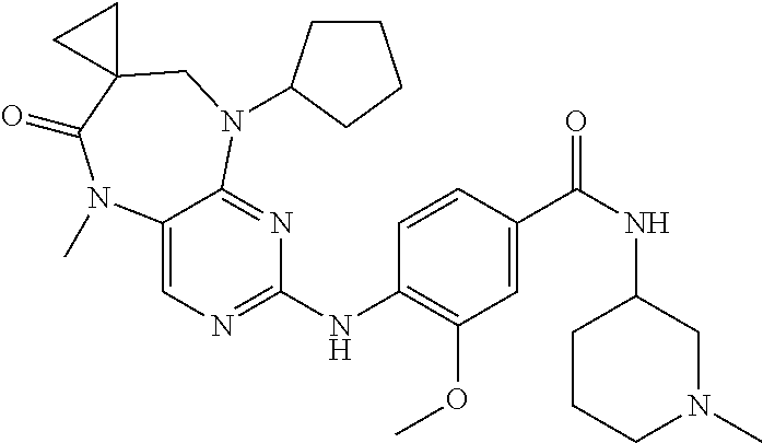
C1(NC2=NC=C3C(=N2)N(C2CCCC2)CC2(C(=O)N3C)CC2)=C(OC)C=C(C(NC2CCCN(C)C2)=O)C=C1
